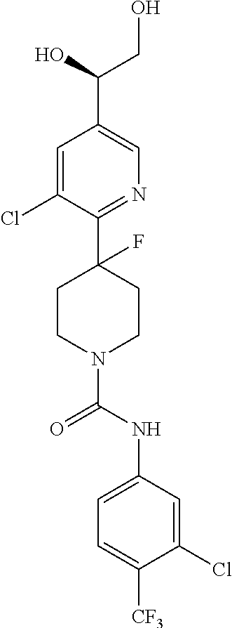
C1=C(Cl)C(C2(F)CCN(C(NC3=CC=C([CF3])C(Cl)=C3)=O)CC2)=NC=C1C(O)CO
